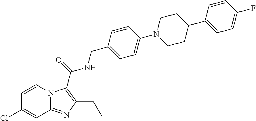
C1=C(Cl)C=CN2C1=NC(CC)=C2C(NCC1=CC=C(N2CCC(C3=CC=C(F)C=C3)CC2)C=C1)=O
